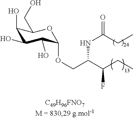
C1(O)C(O)C(O)C(OCC(C(CC)F)NC(=O)CC)OC1CO
